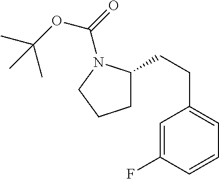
C1=C(CCC2CCCN2C(=O)OC(C)(C)C)C=C(F)C=C1
